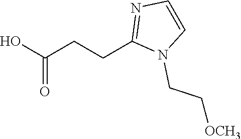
OC(CCC1=NC=CN1CC[OCH3])=O
